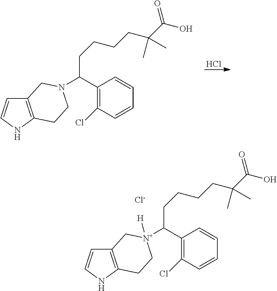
C12=C(NC=C1)CC[N+](C(C1=C(Cl)C=CC=C1)CCCCC(C(O)=O)(C)C)([H])C2.[Cl-].Cl.C12=C(NC=C1)CCN(C(C1=C(Cl)C=CC=C1)CCCCC(C(O)=O)(C)C)C2
